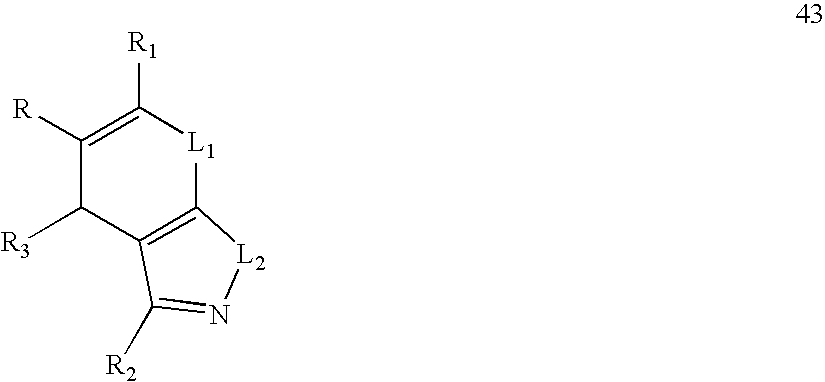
C1([R1])=C([R])C([R3])C2=C([L1]1)[L2]N=C2[R2]
